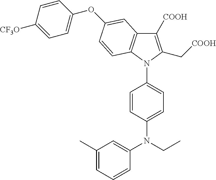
C1([COOH])=C(C[COOH])N(C2=CC=C(N(C3=CC(C)=CC=C3)CC)C=C2)C2=C1C=C(OC1=CC=C([CF3O])C=C1)C=C2
